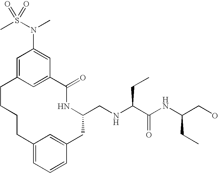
C12=CC=CC(=C1)CC(CNC(C(NC(CO)CC)=O)CC)NC(=O)C1=CC(=CC(N(S(C)(=O)=O)C)=C1)CCCC2
